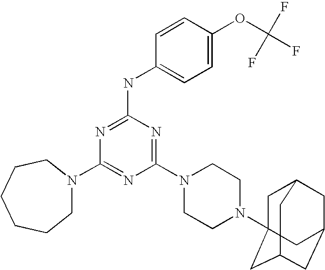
C1CCCN(C2=NC(N3CCN(C45CC6CC(CC(C4)C6)C5)CC3)=NC(NC3=CC=C(OC(F)(F)F)C=C3)=N2)CC1
